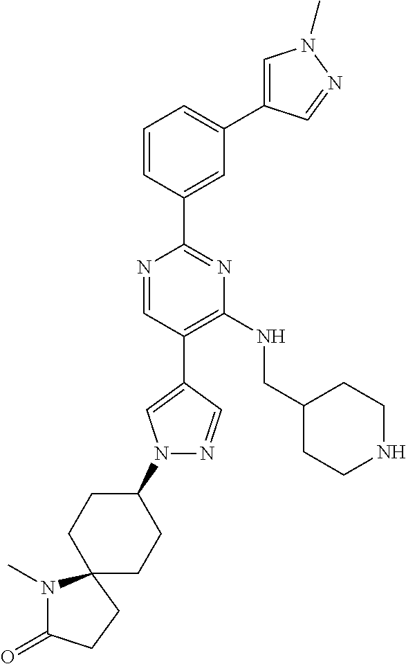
N1=CC(C2=CN(C3CCC4(CC3)N(C)C(=O)CC4)N=C2)=C(NCC2CCNCC2)N=C1C1=CC(C2=CN(C)N=C2)=CC=C1
